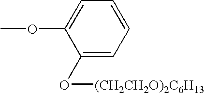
C1(O[(CH2CH2O)2C6H13])=CC=CC=C1OC
